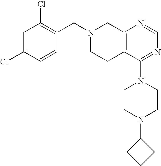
C1(CN2CCC3=C(C2)N=CN=C3N2CCN(C3CCC3)CC2)=C(Cl)C=C(Cl)C=C1
